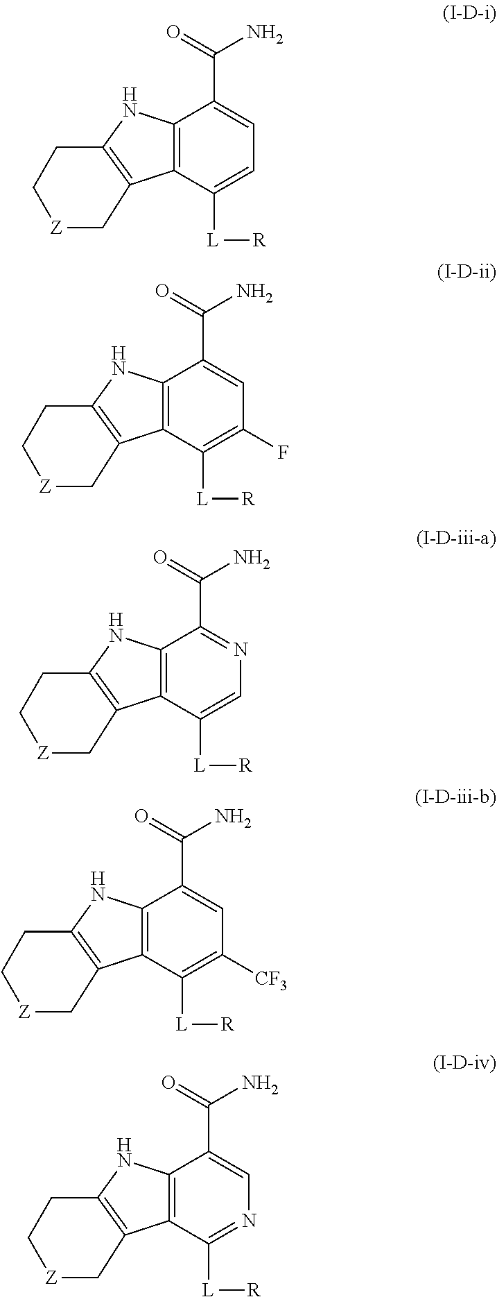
C12=C(C([L][R])=CC=C1C(=O)N)C1=C(N2)CC[Z]C1.C12=C(C([L][R])=C(F)C=C1C(=O)N)C1=C(N2)CC[Z]C1.C12=C(C([L][R])=CN=C1C(=O)N)C1=C(N2)CC[Z]C1.C12=C(C([L][R])=C([CF3])C=C1C(=O)N)C1=C(N2)CC[Z]C1.C12=C(C([L][R])=NC=C1C(=O)N)C1=C(N2)CC[Z]C1
